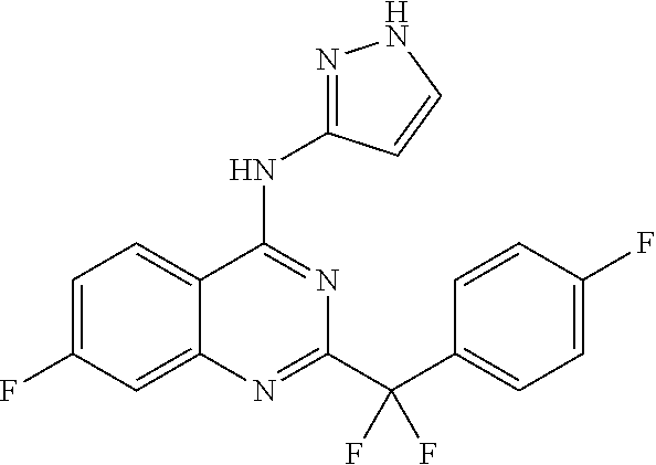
C1=C(F)C=C2C(=C1)C(NC1=NNC=C1)=NC(C(C1=CC=C(F)C=C1)(F)F)=N2
